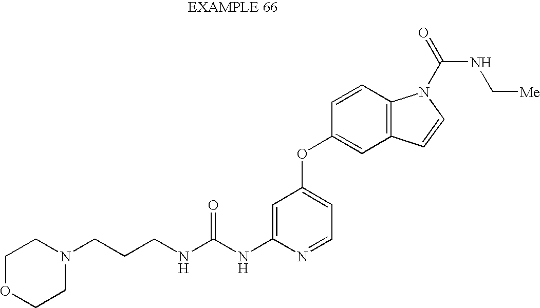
C1=C(NC(NCCCN2CCOCC2)=O)N=CC=C1OC1=CC2=C(C=C1)N(C(=O)NC[Me])C=C2
